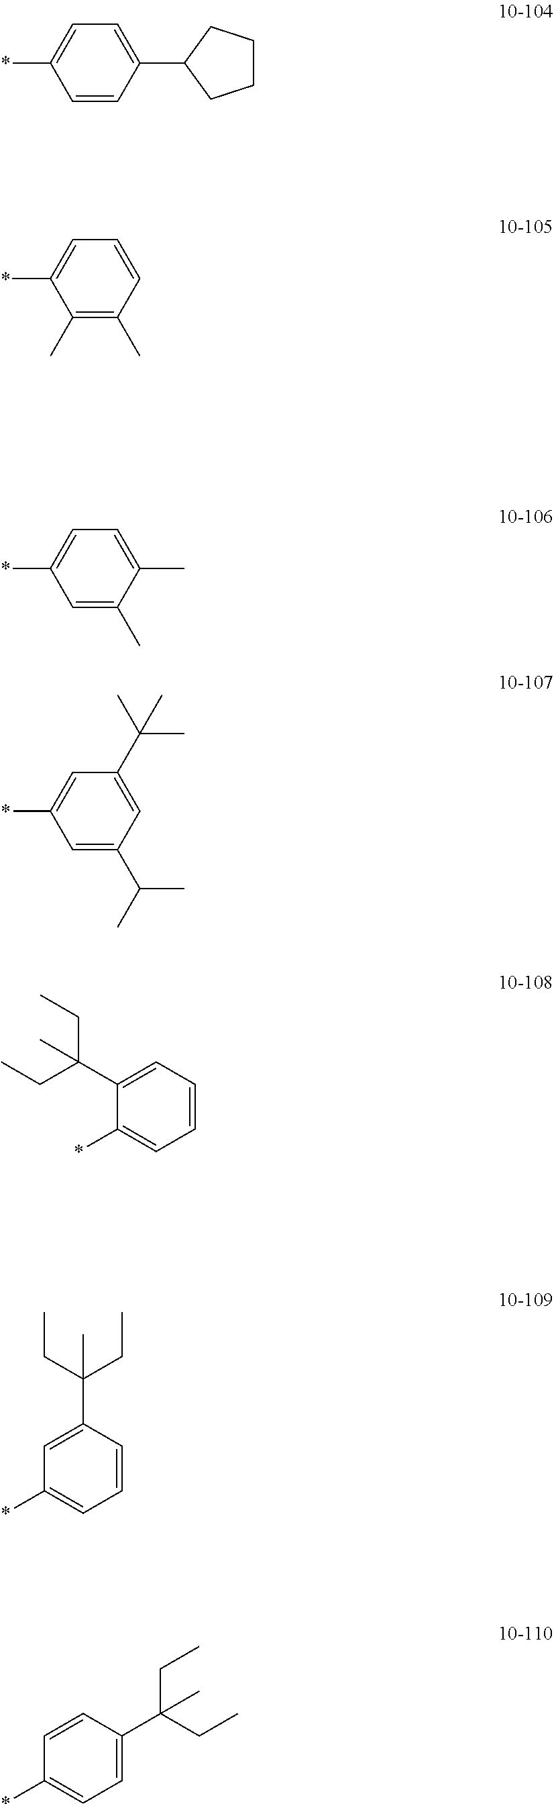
C1=CC(C2CCCC2)=CC=C1*.C1(C)=C(C)C=CC=C1*.C1=C(C)C(C)=CC=C1*.C1=C(C(C)C)C=C(C(C)(C)C)C=C1*.C1(C(CC)(CC)C)=CC=CC=C1*.C1=C(C(CC)(CC)C)C=CC=C1*.C1=CC(C(CC)(CC)C)=CC=C1*
